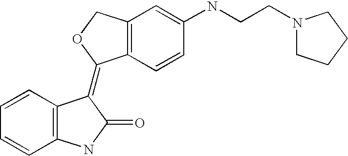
C12=C(C=CC(NCCN3CCCC3)=C1)C(=C1C3=C(C=CC=C3)NC1=O)OC2
